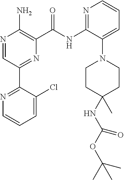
N1=C(NC(C2=C(N)N=CC(C3=NC=CC=C3Cl)=N2)=O)C(N2CCC(C)(NC(OC(C)(C)C)=O)CC2)=CC=C1
